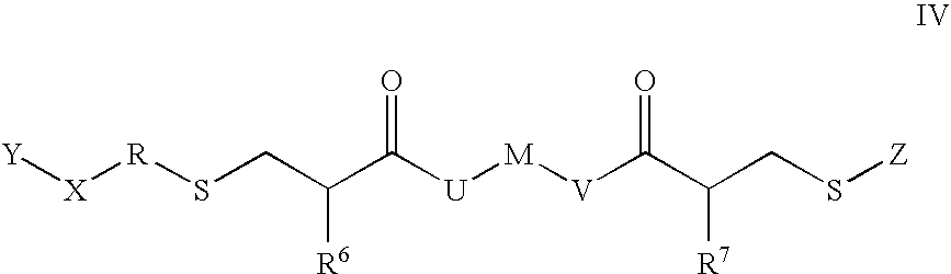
[Y][X][R]SCC(C(=O)[U][M][V]C(C(CS[Z])[R7])=O)[R6]
